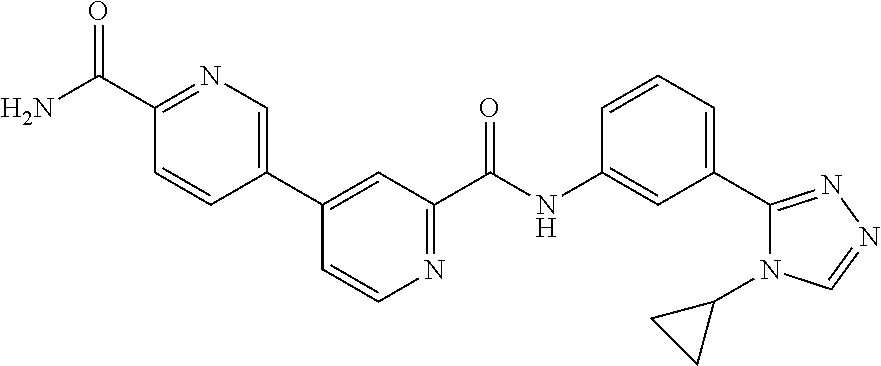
C1=CC(C2=CC(C(NC3=CC(C4=NN=CN4C4CC4)=CC=C3)=O)=NC=C2)=CN=C1C(N)=O
